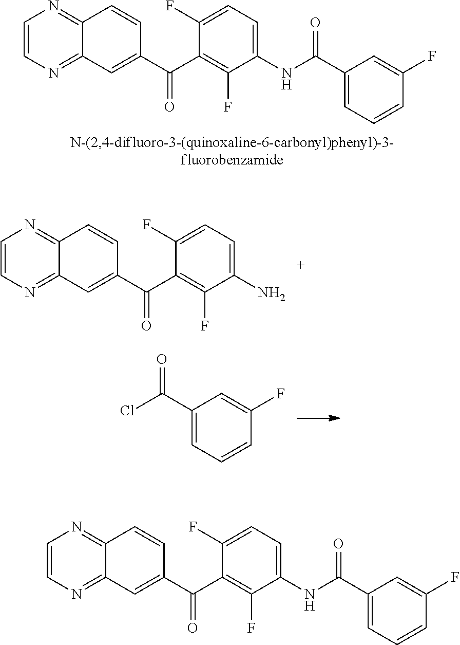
C1=CN=C2C(=N1)C=CC(C(C1=C(F)C(NC(=O)C3=CC=CC(F)=C3)=CC=C1F)=O)=C2.C1=CN=C2C(=N1)C=CC(C(C1=C(F)C(N)=CC=C1F)=O)=C2.C1(C(Cl)=O)=CC=CC(F)=C1.C1=CN=C2C(=N1)C=CC(C(C1=C(F)C(NC(=O)C3=CC=CC(F)=C3)=CC=C1F)=O)=C2
